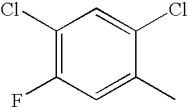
C1(Cl)=C(F)C=C(C)C(Cl)=C1
